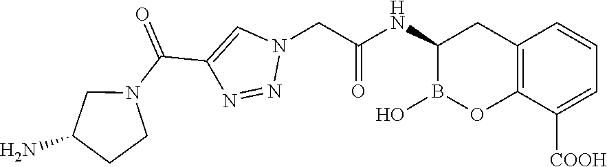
C12=C(C([COOH])=CC=C1)OB(O)C(NC(=O)CN1C=C(C(N3CC(N)CC3)=O)N=N1)C2
